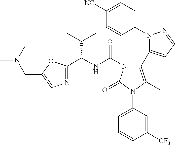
C1(N2N=CC=C2C2=C(C)N(C3=CC=CC([CF3])=C3)C(=O)N2C(NC(C(C)C)C2=NC=C(CN(C)C)O2)=O)=CC=C([NC])C=C1
